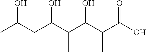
CC(CC(C(C(C(C(O)=O)C)O)C)O)O
